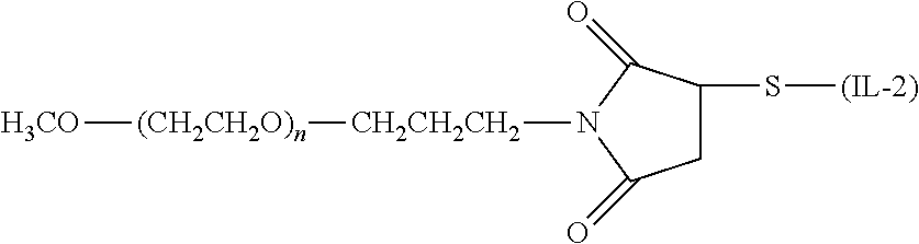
[H3CO][(CH2CH2O)n][CH2CH2CH2]N1C(=O)CC(S[(IL-2)])C1=O
